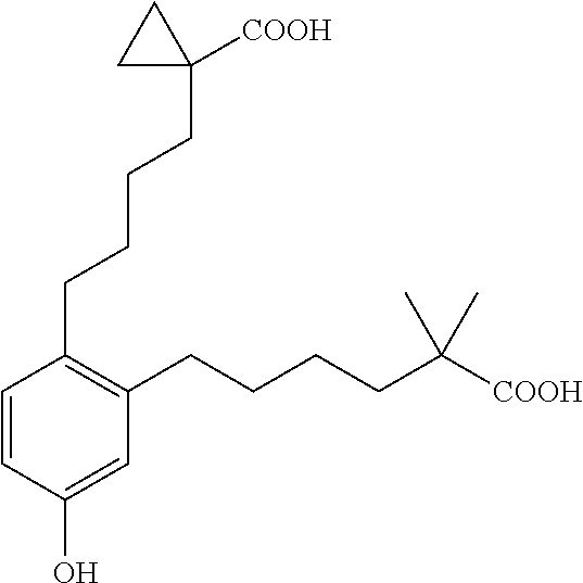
C1=CC(O)=CC(CCCCC([COOH])(C)C)=C1CCCCC1([COOH])CC1
